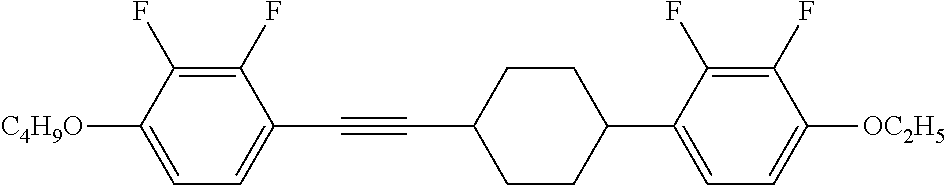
C1(F)=C(F)C([C4H9O])=CC=C1C#CC1CCC(C2=CC=C([OC2H5])C(F)=C2F)CC1
